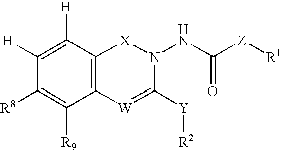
C12=C([W]=C([Y][R2])N(NC([Z][R1])=O)[X]1)C([R9])=C([R8])C([H])=C2[H]
